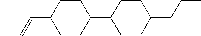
C(=CC1CCC(C2CCC(CCC)CC2)CC1)C
